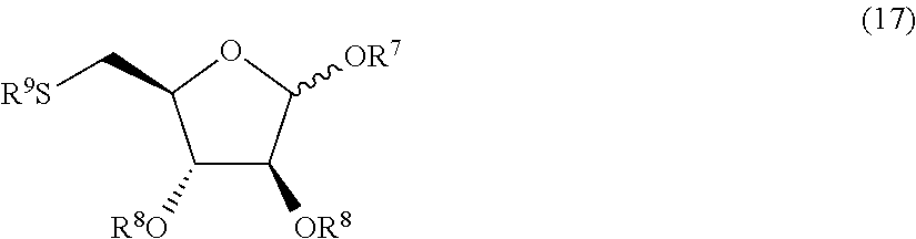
C1([R8O])C([OR8])C([OR7])OC1C[R9S]
